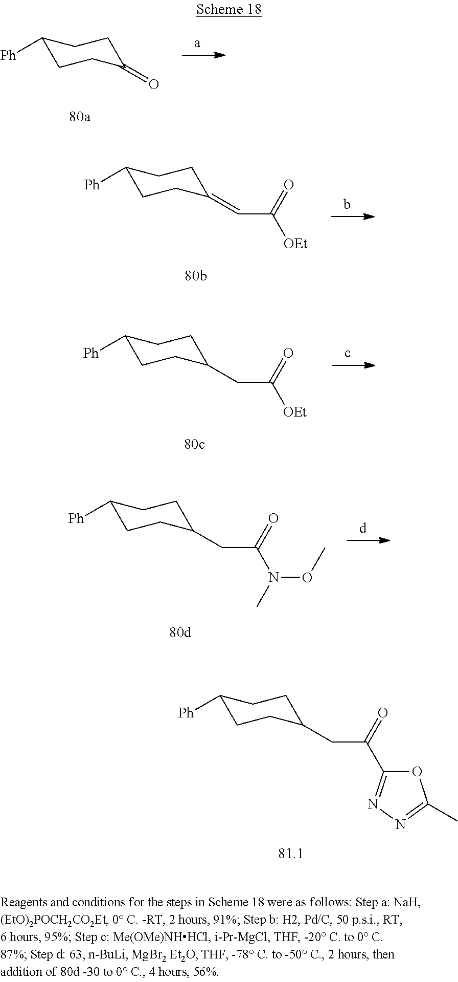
C1([Ph])CCC(=O)CC1.C1([Ph])CCC(=CC([OEt])=O)CC1.C1([Ph])CCC(CC([OEt])=O)CC1.C1([Ph])CCC(CC(N(C)OC)=O)CC1.C1([Ph])CCC(CC(=O)C2=NN=C(C)O2)CC1
